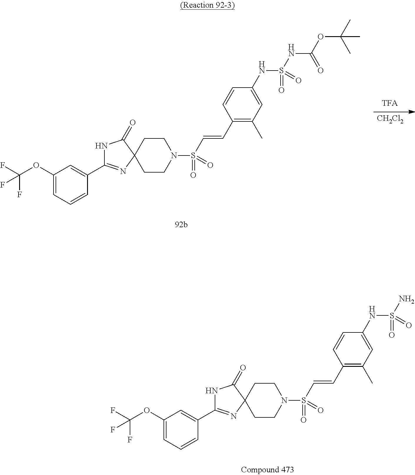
C1=C(C2=NC3(CCN(S(C=CC4=C(C)C=C(NS(N)(=O)=O)C=C4)(=O)=O)CC3)C(=O)N2)C=CC=C1OC(F)(F)F.C1=C(C2=NC3(CCN(S(C=CC4=C(C)C=C(NS(NC(OC(C)(C)C)=O)(=O)=O)C=C4)(=O)=O)CC3)C(=O)N2)C=CC=C1OC(F)(F)F.[CH2Cl2]
